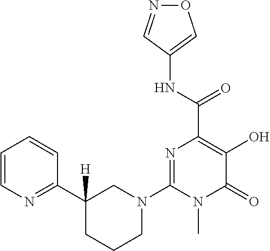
O1N=CC(NC(C2=C(O)C(=O)N(C)C(N3CC(C4=NC=CC=C4)([H])CCC3)=N2)=O)=C1
